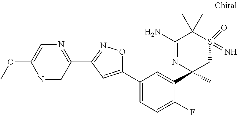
N1=CC(C2=NOC(C3=CC=C(F)C(C4(C)CS(=N)(=O)C(C)(C)C(N)=N4)=C3)=C2)=NC=C1OC
